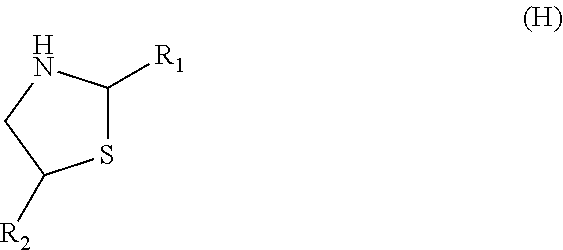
S1C([R1])NCC1[R2]
